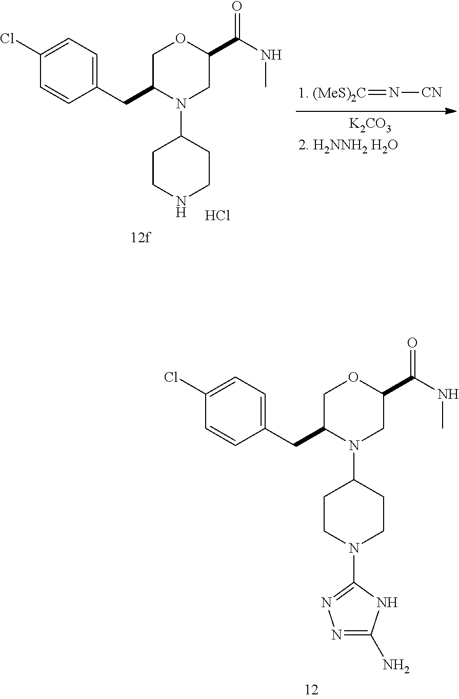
C1(CC2COC(C(NC)=O)CN2C2CCN(C3=NN=C(N)N3)CC2)=CC=C(Cl)C=C1.Cl.C1(CC2COC(C(NC)=O)CN2C2CCNCC2)=CC=C(Cl)C=C1.[1. (MeS)2C]=N[CN].[K2CO3].[2. H2NNH2 H2O]
